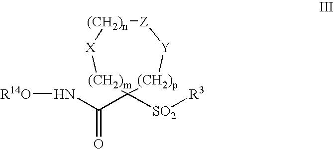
[R14O]NC(C1([SO2][R3])[(CH2)p][Y][Z][(CH2)n][X][(CH2)m]1)=O
